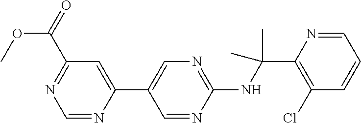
C1(NC(C2=C(Cl)C=CC=N2)(C)C)=NC=C(C2=CC(C(OC)=O)=NC=N2)C=N1
